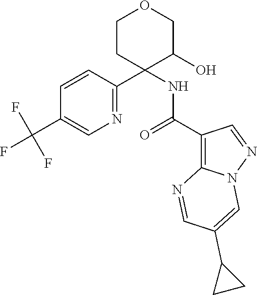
C1CC(C2=NC=C(C(F)(F)F)C=C2)(NC(C2=C3N(N=C2)C=C(C2CC2)C=N3)=O)C(O)CO1
